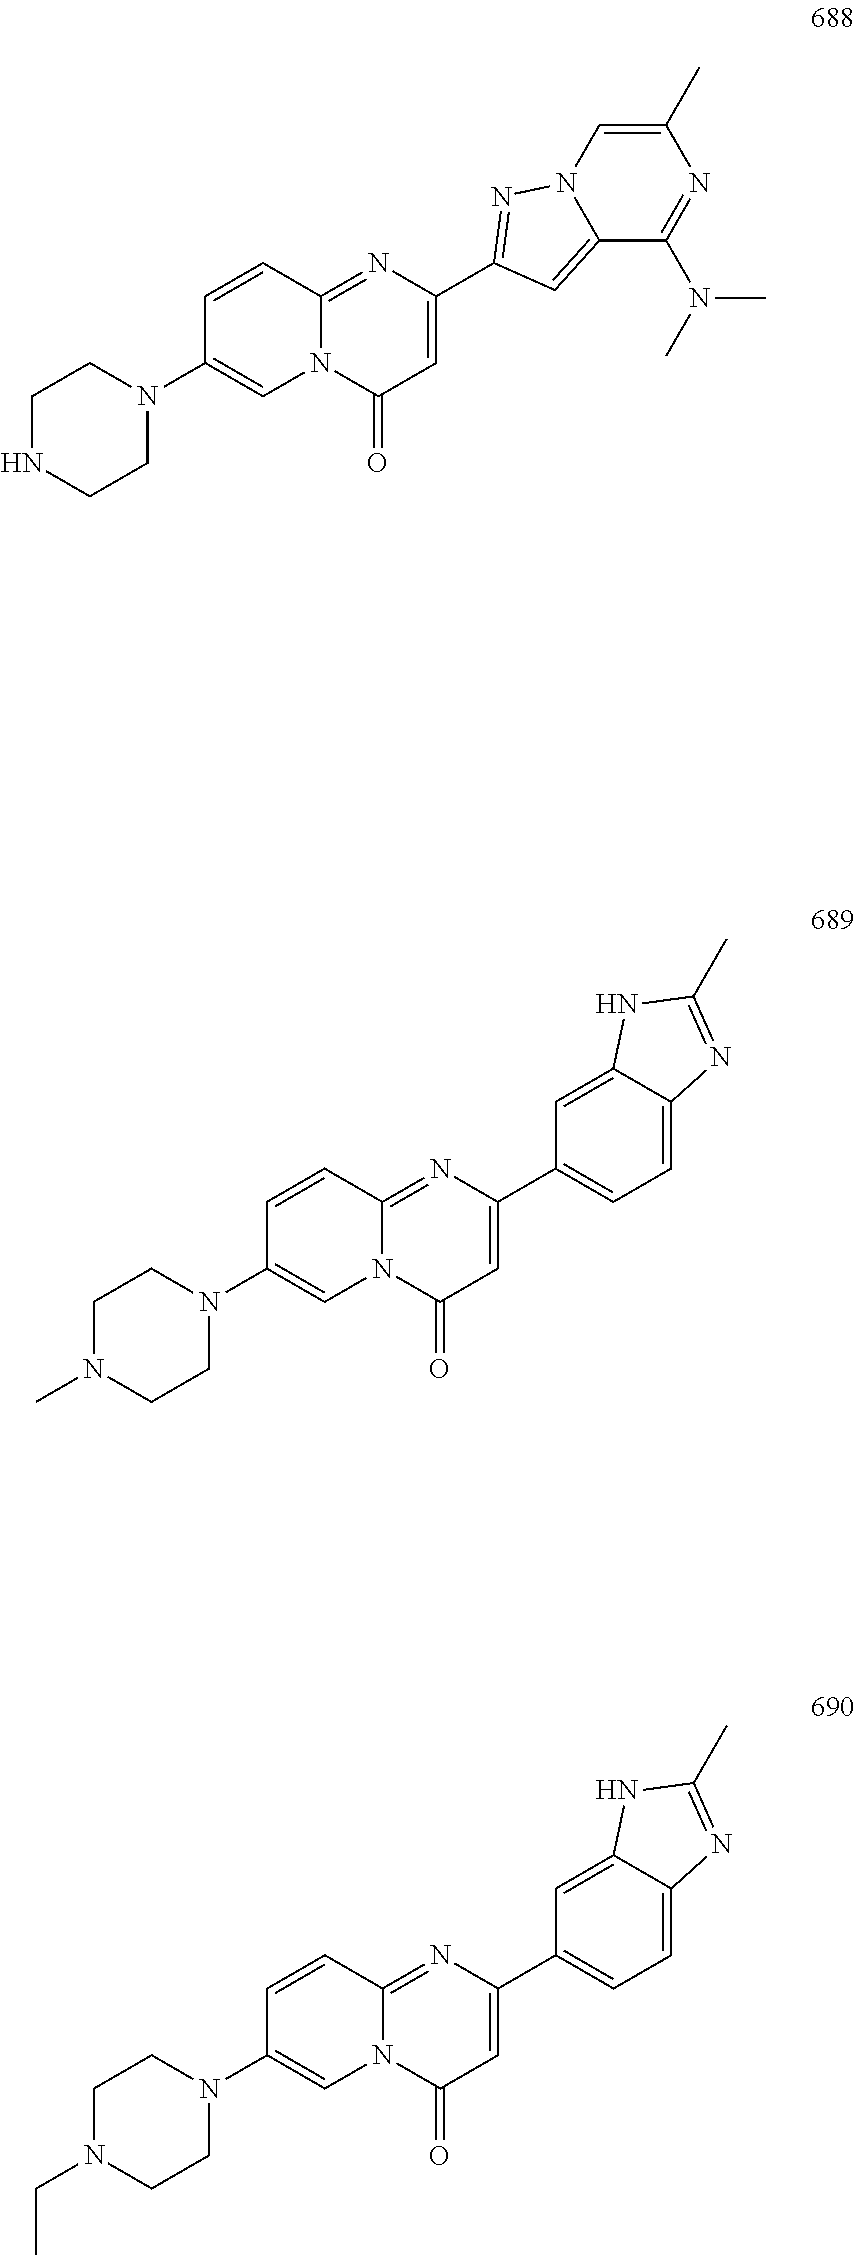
C1(C2=NN3C(=C2)C(N(C)C)=NC(C)=C3)=CC(=O)N2C(=N1)C=CC(N1CCNCC1)=C2.C1(C2=CC=C3C(=C2)NC(C)=N3)=CC(=O)N2C(=N1)C=CC(N1CCN(C)CC1)=C2.C1(C2=CC=C3C(=C2)NC(C)=N3)=CC(=O)N2C(=N1)C=CC(N1CCN(CC)CC1)=C2
